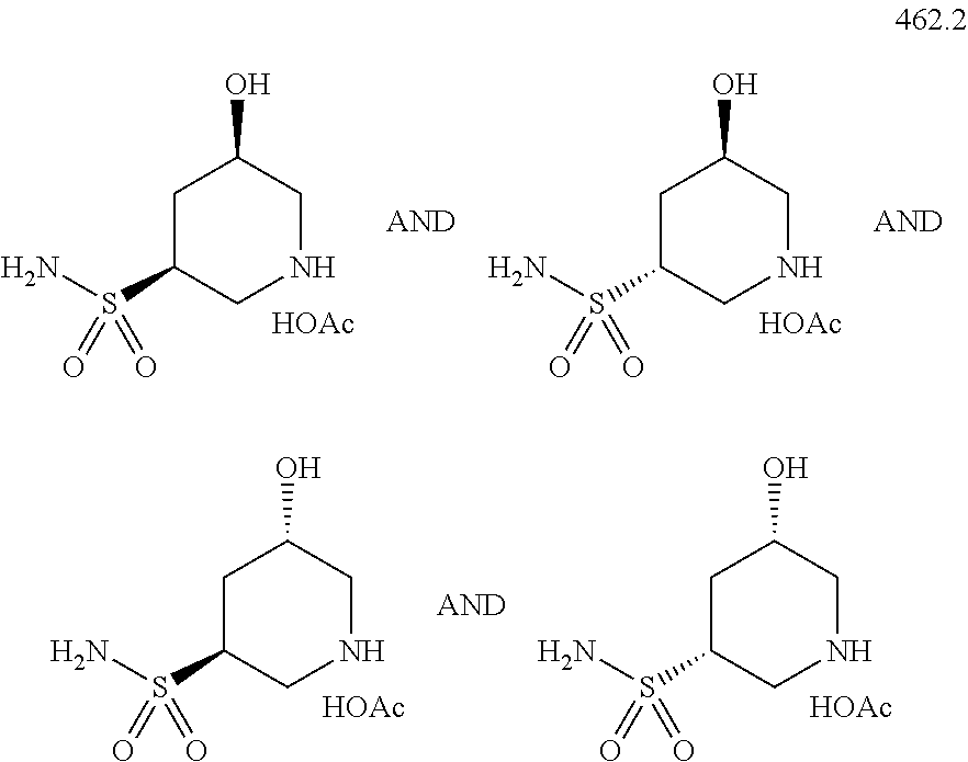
N1CC(O)CC(S(N)(=O)=O)C1.[HOAc].N1CC(O)CC(S(N)(=O)=O)C1.[HOAc].N1CC(O)CC(S(N)(=O)=O)C1.[HOAc].N1CC(O)CC(S(N)(=O)=O)C1.[HOAc]
